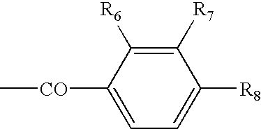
C1=C([R8])C([R7])=C([R6])C([CO]C)=C1
